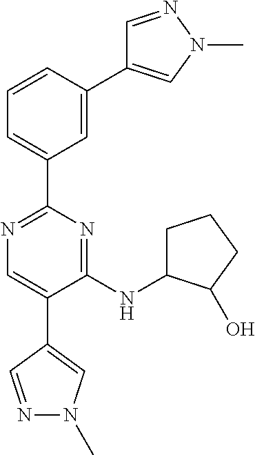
C1=NN(C)C=C1C1=CC(C2=NC=C(C3=CN(C)N=C3)C(NC3CCCC3O)=N2)=CC=C1
